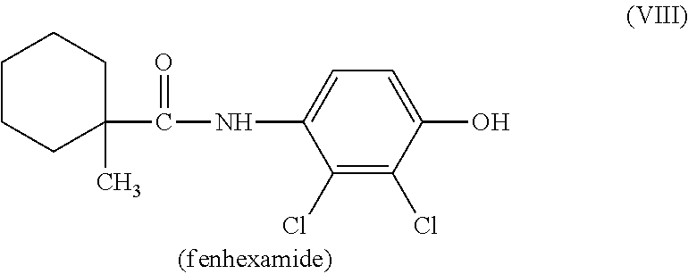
C1CCC(C(NC2=CC=C(O)C(Cl)=C2Cl)=O)(C)CC1
